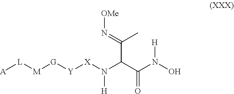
[A][L][M][G][Y][X]N(C(C(N(O)[H])=O)C(=N[OMe])C)[H]
